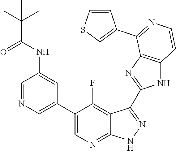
C1=NC=C(C2=CN=C3C(=C2F)C(C2=NC4=C(N2)C=CN=C4C2=CSC=C2)=N[N H]3)C=C1NC(C(C)(C)C)=O
